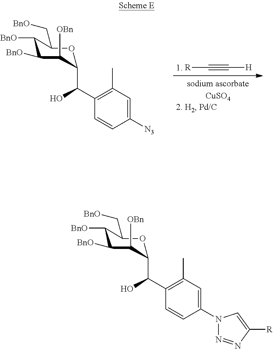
C1(C)=C(C(O)C2C([OBn])C([BnO])C([BnO])C(C[BnO])O2)C=CC(N2N=NC([R])=C2)=C1.C1(C)=C(C(O)C2C([OBn])C([BnO])C([BnO])C(C[BnO])O2)C=CC([N3])=C1.[R]C#C[H]
